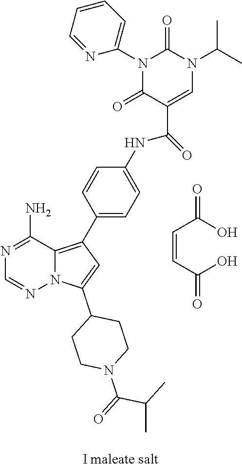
N1=C(N)C2=C(C3=CC=C(NC(C4=CN(C(C)C)C(=O)N(C5=CC=CC=N5)C4=O)=O)C=C3)C=C(C3CCN(C(C(C)C)=O)CC3)N2N=C1.C(=CC(O)=O)C(O)=O.[I maleate salt]
